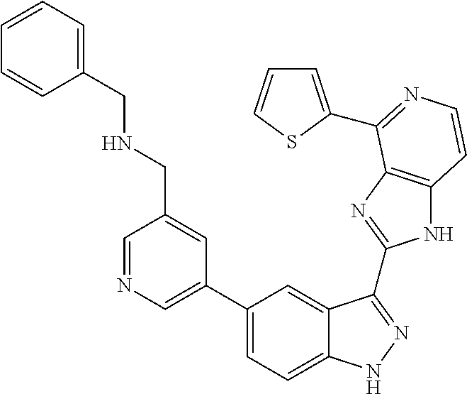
C1(C2=CN=CC(CNCC3=CC=CC=C3)=C2)=CC=C2C(=C1)C(C1=NC3=C(N1)C=CN=C3C1=CC=CS1)=NN2
